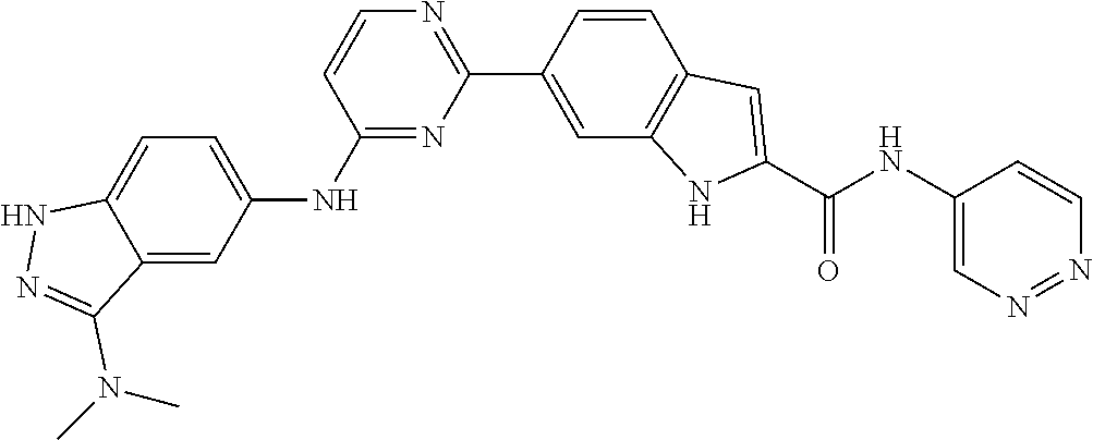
N1=NC=CC(NC(C2=CC3=C(N2)C=C(C2=NC=CC(NC4=CC=C5NN=C(N(C)C)C5=C4)=N2)C=C3)=O)=C1
